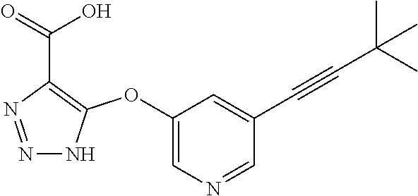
C1(OC2=C(C(=O)O)N=NN2)=CN=CC(C#CC(C)(C)C)=C1
